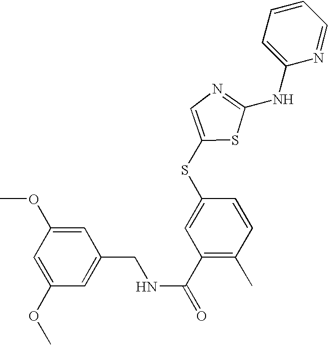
C1=CC=C(NC2=NC=C(SC3=CC(C(=O)NCC4=CC(OC)=CC(OC)=C4)=C(C)C=C3)S2)N=C1
